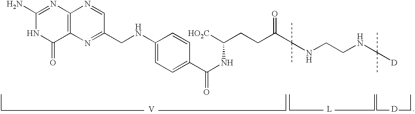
[V].[L].[D].C1(N)=NC2=C(C(=O)N1)N=C(CNC1=CC=C(C(NC(CCC(C(C)(C)NCCNC(C)(C)[D])=O)[HO2C])=O)C=C1)C=N2
